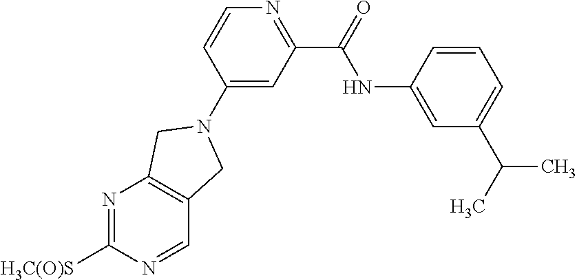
C1=CC(NC(=O)C2=NC=CC(N3CC4=C(N=C([H3C(O)S])N=C4)C3)=C2)=CC(C(C)C)=C1
